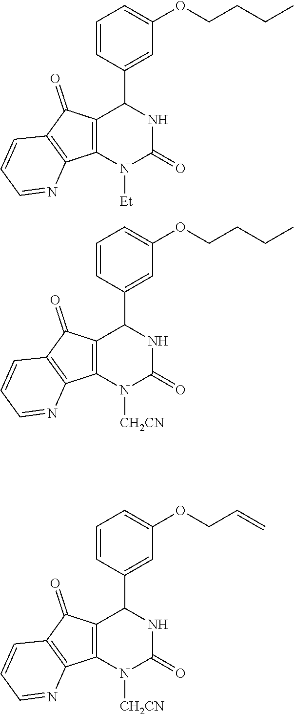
C12=C(N([Et])C(=O)NC1C1=CC(OCCCC)=CC=C1)C1=C(C2=O)C=CC=N1.C12=C(N([CH2CN])C(=O)NC1C1=CC(OCCCC)=CC=C1)C1=C(C2=O)C=CC=N1.C12=C(N([CH2CN])C(=O)NC1C1=CC(OCC=C)=CC=C1)C1=C(C2=O)C=CC=N1
